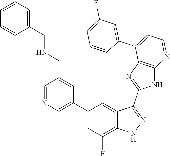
C1=NC=C(C2=CC(F)=C3C(=C2)C(C2=NC4=C(N2)N=CC=C4C2=CC(F)=CC=C2)=NN3)C=C1CNCC1=CC=CC=C1
